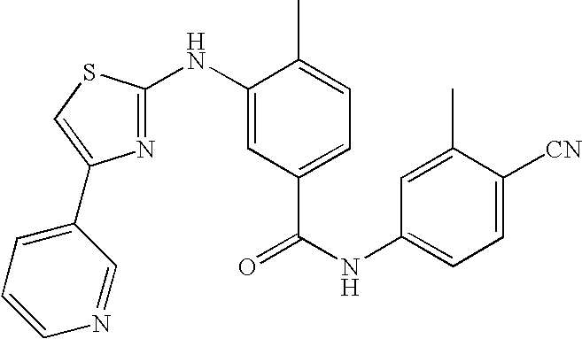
C1=C(C)C([CN])=CC=C1NC(=O)C1=CC=C(C)C(NC2=NC(C3=CC=CN=C3)=CS2)=C1
